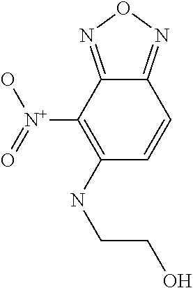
C12=NON=C1C=CC(NCCO)=C2[N+](=O)O
